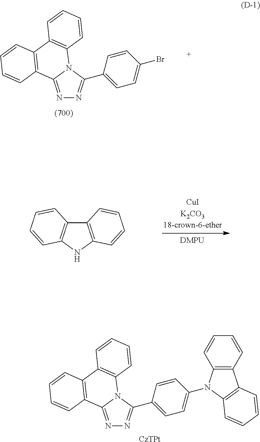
N1=C2N(C(C3=CC=C(Br)C=C3)=N1)C1=C(C3=C2C=CC=C3)C=CC=C1.C12=C(NC3=C1C=CC=C3)C=CC=C2.[CzTPt].N1=C2N(C(C3=CC=C(N4C5=C(C6=C4C=CC=C6)C=CC=C5)C=C3)=N1)C1=C(C3=C2C=CC=C3)C=CC=C1
